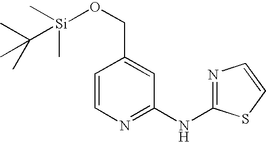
C1=CN=C(NC2=NC=CS2)C=C1CO[Si](C(C)(C)C)(C)C
